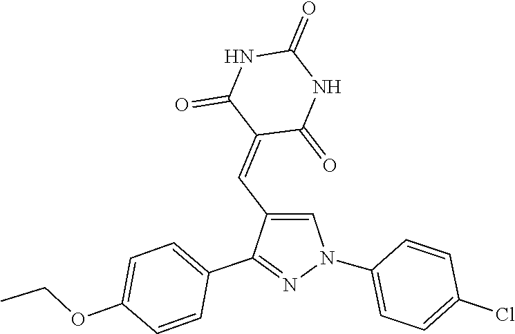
C1(N2C=C(C=C3C(=O)NC(=O)NC3=O)C(C3=CC=C(OCC)C=C3)=N2)=CC=C(Cl)C=C1
